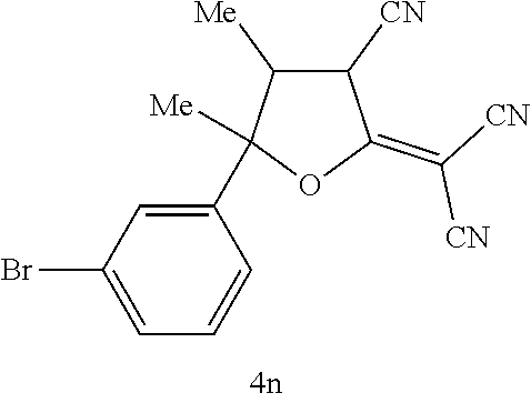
C1([CN])C([Me])C(C2=CC(Br)=CC=C2)([Me])OC1=C([CN])[CN]
